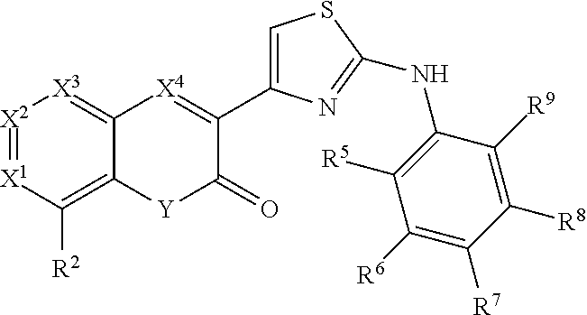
[X2]1=[X1]C([R2])=C2C(=[X3]1)[X4]=C(C1=CSC(NC3=C([R5])C([R6])=C([R7])C([R8])=C3[R9])=N1)C(=O)[Y]2
